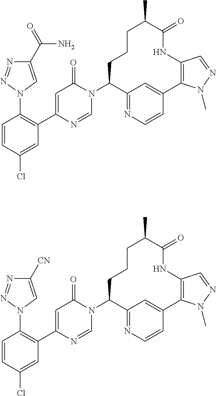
C1=CC(Cl)=CC(C2=CC(=O)N(C3C4=NC=CC(=C4)C4=C(NC(=O)C(C)CCC3)C=NN4C)C=N2)=C1N1C=C(C(=O)N)N=N1.C1=CC(Cl)=CC(C2=CC(=O)N(C3C4=NC=CC(=C4)C4=C(NC(=O)C(C)CCC3)C=NN4C)C=N2)=C1N1C=C([CN])N=N1
